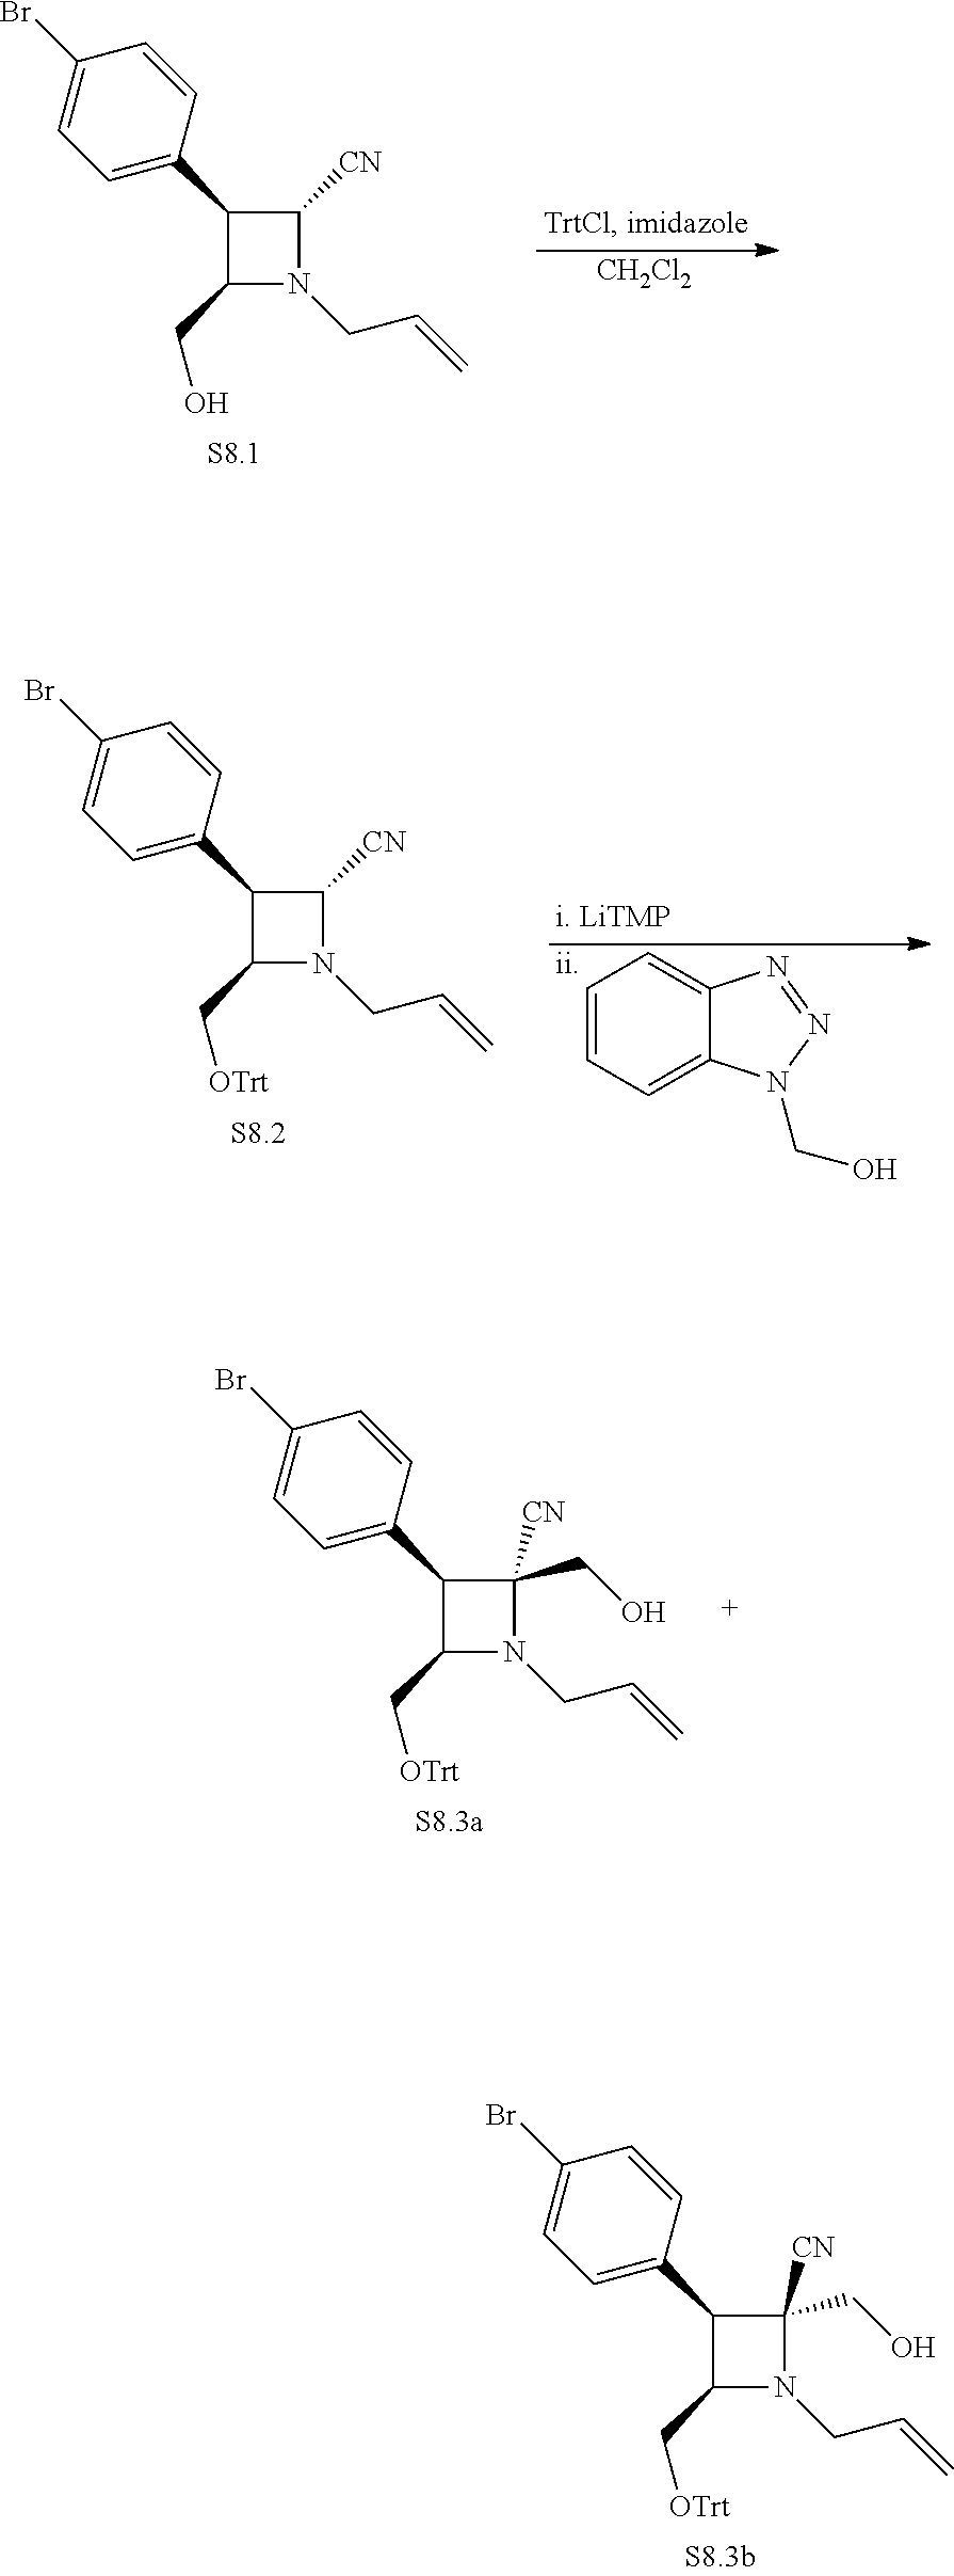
C1(C2=CC=C(Br)C=C2)C(C[OTrt])N(CC=C)C1([CN])CO.C1(C2=CC=C(Br)C=C2)C(CO)N(CC=C)C1[CN].[CH2Cl2].C1(C2=CC=C(Br)C=C2)C(C[OTrt])N(CC=C)C1[CN].[ii].C1=CC=C2C(=C1)N=NN2CO.C1(C2=CC=C(Br)C=C2)C(C[OTrt])N(CC=C)C1([CN])CO
